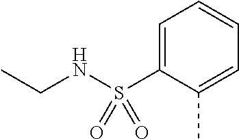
C1=C(S(NCC)(=O)=O)C(C)=CC=C1
